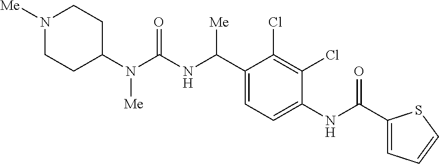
C1(N(C(NC(C2=CC=C(NC(C3=CC=CS3)=O)C(Cl)=C2Cl)[Me])=O)[Me])CCN([Me])CC1
